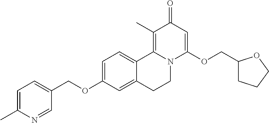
C1=C(OCC2=CC=C(C)N=C2)C=C2C(=C1)C1=C(C)C(=O)C=C(OCC3CCCO3)N1CC2
